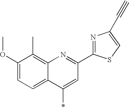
C1(OC)=CC=C2C(=C1C)N=C(C1=NC(C#C)=CS1)C=C2*
